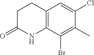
C12=C(C(Br)=C(C)C(Cl)=C1)NC(=O)CC2
